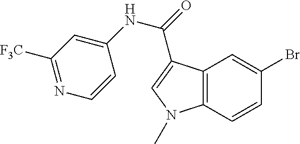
C12=C(C=CC(Br)=C1)N(C)C=C2C(NC1=CC([F3C])=NC=C1)=O
